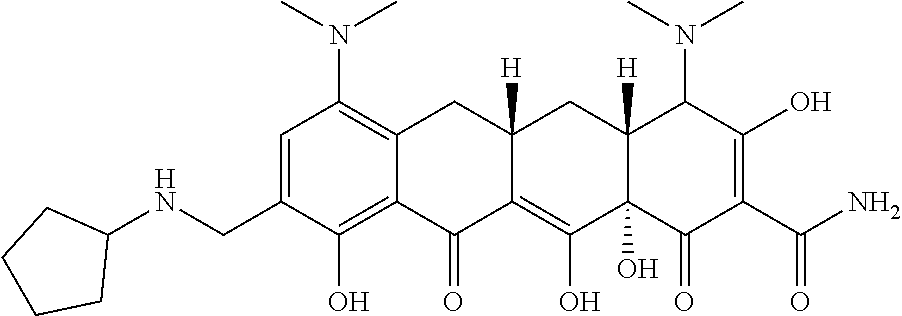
C1=C(CNC2CCCC2)C(O)=C2C(=C1N(C)C)CC1([H])C(=C(O)C3(O)C([H])(C1)C(N(C)C)C(O)=C(C(N)=O)C3=O)C2=O
